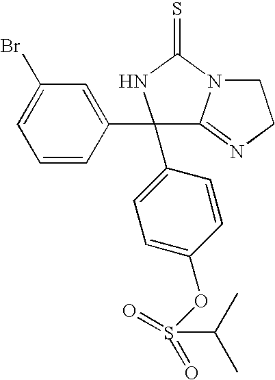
C12=NCCN1C(=S)NC2(C1=CC(Br)=CC=C1)C1=CC=C(OS(=O)(C(C)C)=O)C=C1
